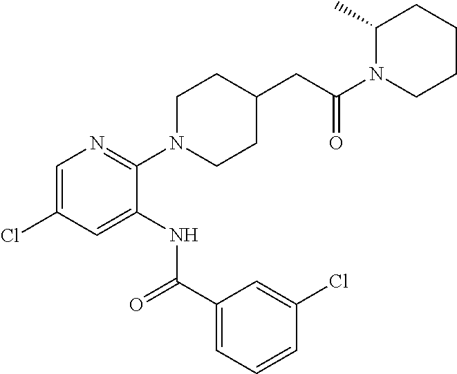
C1=C(Cl)C=C(NC(C2=CC=CC(Cl)=C2)=O)C(N2CCC(CC(=O)N3CCCCC3C)CC2)=N1
